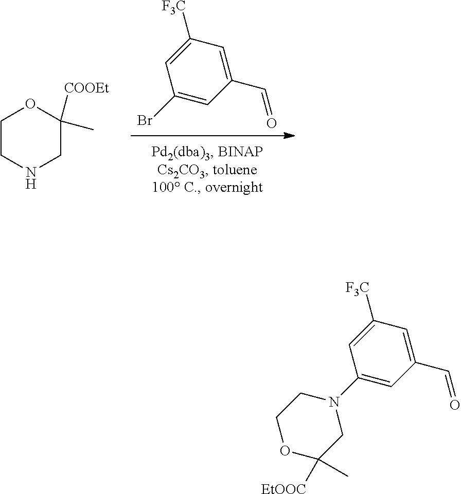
C1(Br)=CC(C=O)=CC([F3C])=C1.C1CNCC([COOEt])(C)O1.C1(N2CCOC([EtOOC])(C)C2)=CC(C=O)=CC([F3C])=C1
